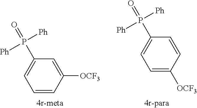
C1=CC([OCF3])=CC(P(=O)([Ph])[Ph])=C1.C1=C([OCF3])C=CC(P(=O)([Ph])[Ph])=C1
